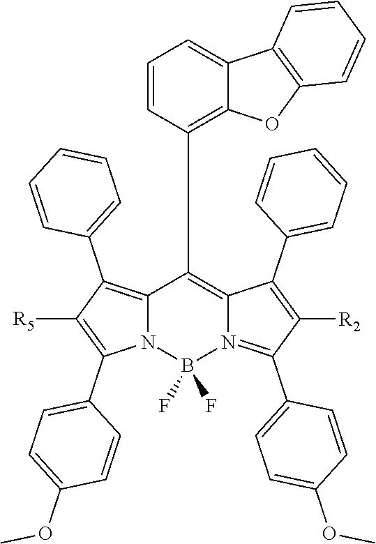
C12=C(C3=CC=CC=C3)C([R5])=C(C3=CC=C(OC)C=C3)N1B(F)(F)N1=C(C3=CC=C(OC)C=C3)C([R2])=C(C3=CC=CC=C3)C1=C2C1=C2C(=CC=C1)C1=C(O2)C=CC=C1
